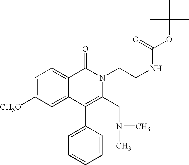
C1=C([CH3O])C=C2C(=C1)C(=O)N(CCNC(=O)OC(C)(C)C)C(CN(C)C)=C2C1=CC=CC=C1
